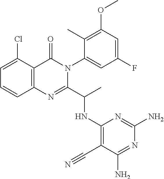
C1=C(Cl)C2=C(C=C1)N=C(C(C)NC1=C(C#N)C(N)=NC(N)=N1)N(C1=CC(F)=CC(OC)=C1C)C2=O
